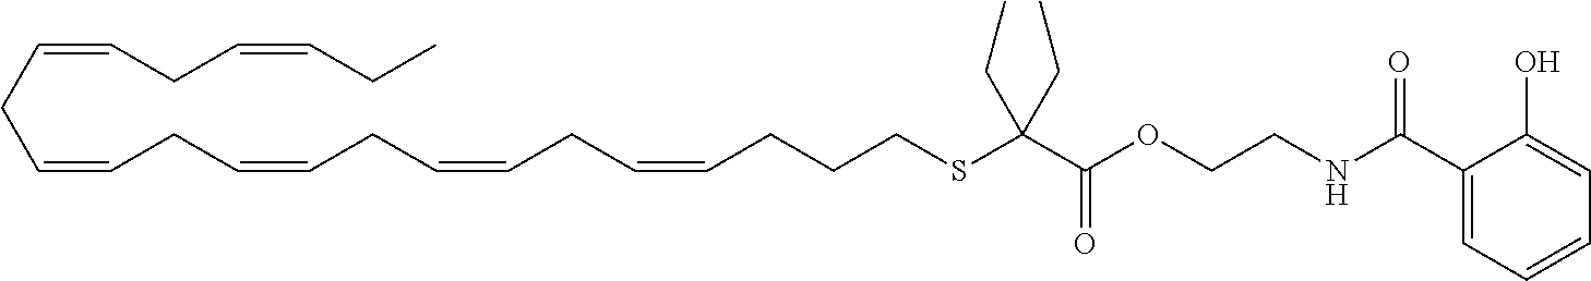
C(=CCC=CCC=CCC)CC=CCC=CCC=CCCCSC(C(OCCNC(C1=CC=CC=C1O)=O)=O)(CC)CC
